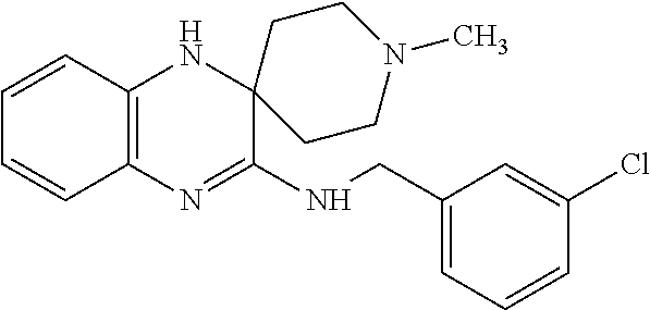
C12=C(N=C(NCC3=CC=CC(Cl)=C3)C3(N1)CCN(C)CC3)C=CC=C2
